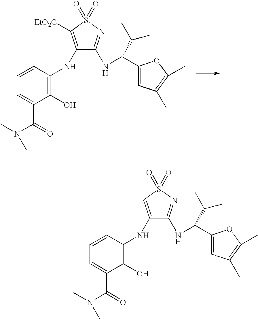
C1(NC2=C(O)C(C(=O)N(C)C)=CC=C2)=C([EtO2C])S(=O)(=O)N=C1NC(C1=CC(C)=C(C)O1)C(C)C.C1(NC2=C(O)C(C(=O)N(C)C)=CC=C2)=CS(=O)(=O)N=C1NC(C1=CC(C)=C(C)O1)C(C)C
